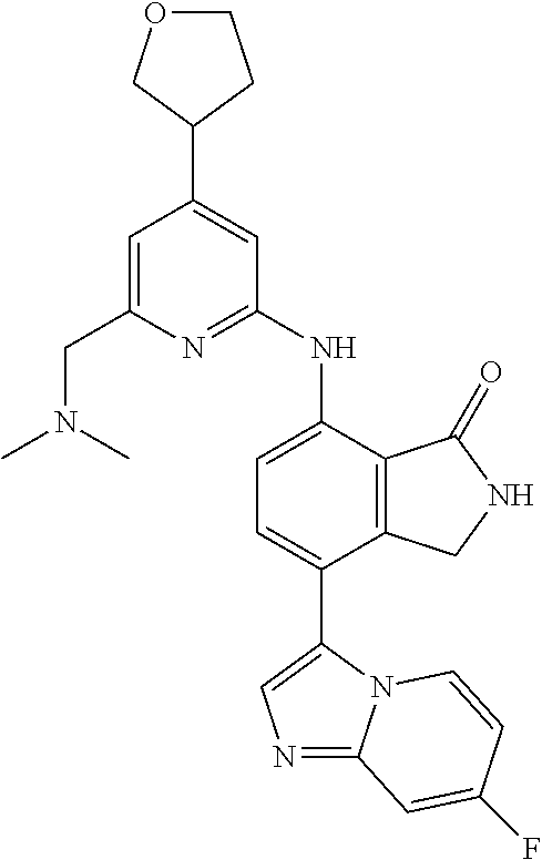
N1=C2N(C(C3=CC=C(NC4=NC(CN(C)C)=CC(C5COCC5)=C4)C4=C3CNC4=O)=C1)C=CC(F)=C2
